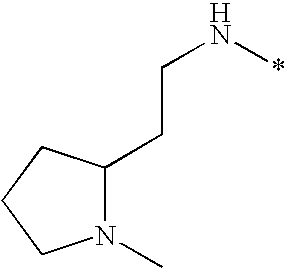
C(N*)CC1N(C)CCC1
